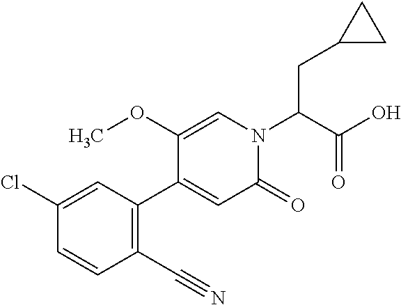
C1(=O)N(C(C(O)=O)CC2CC2)C=C(OC)C(C2=C(C#N)C=CC(Cl)=C2)=C1
